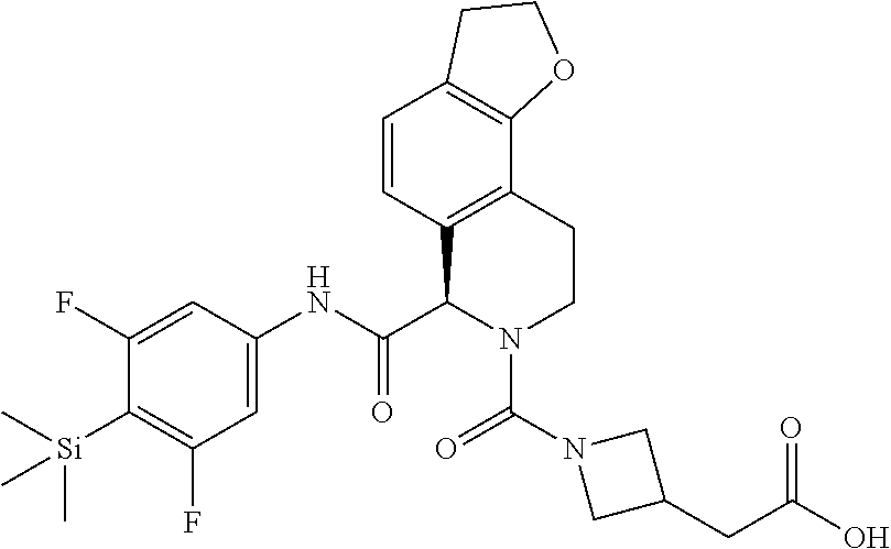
C1=C(NC(C2N(C(N3CC(CC(O)=O)C3)=O)CCC3=C2C=CC2=C3OCC2)=O)C=C(F)C([Si](C)(C)C)=C1F
